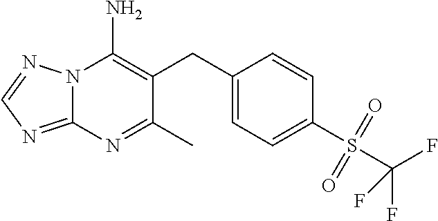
N12C(=NC=N1)N=C(C)C(CC1=CC=C(S(C(F)(F)F)(=O)=O)C=C1)=C2N
